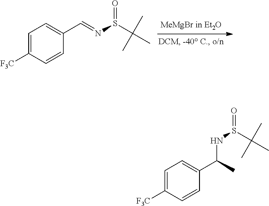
C1=C([F3C])C=CC(C=NS(C(C)(C)C)=O)=C1.C1=C([F3C])C=CC(C(C)NS(C(C)(C)C)=O)=C1
